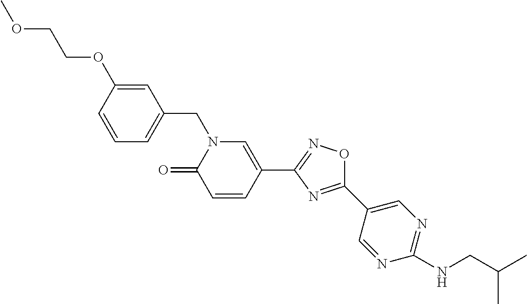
C1=CC(OCCOC)=CC(CN2C(=O)C=CC(C3=NOC(C4=CN=C(NCC(C)C)N=C4)=N3)=C2)=C1
